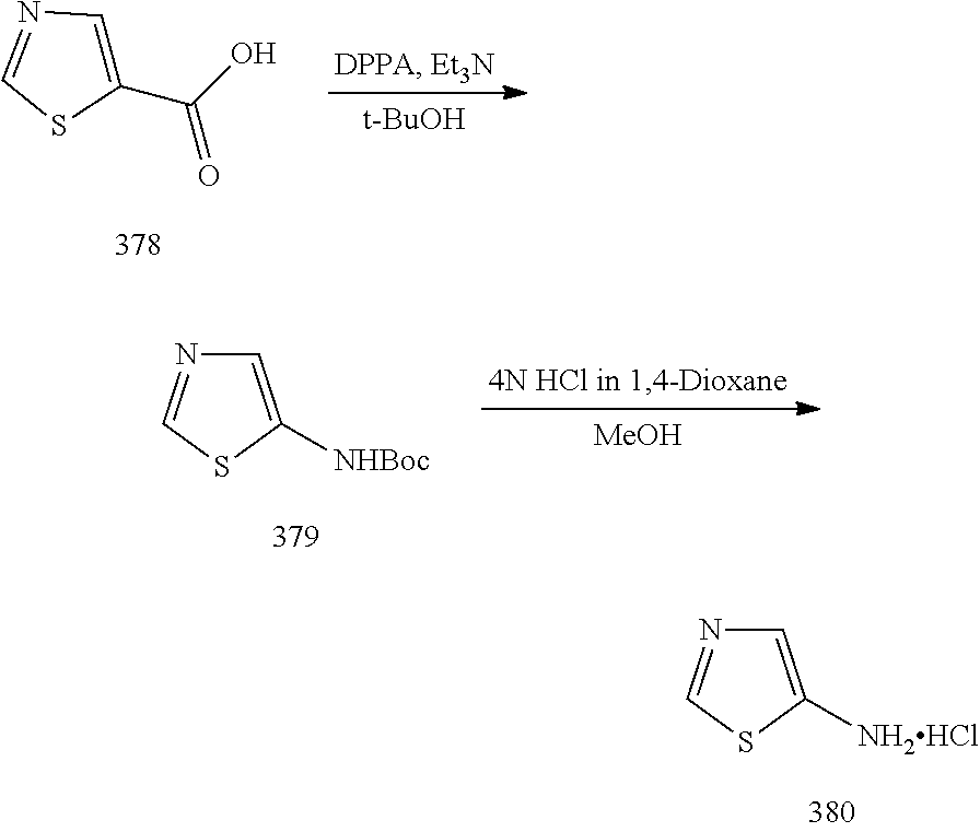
[t-BuOH].C1(C(O)=O)=CN=CS1.[MeOH].C1=C([NHBoc])SC=N1.C1=C([NH2HCl])SC=N1
